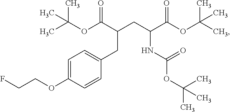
CC(OC(C(CC(C(OC(C)(C)C)=O)NC(OC(C)(C)C)=O)CC1=CC=C(OCCF)C=C1)=O)(C)C
